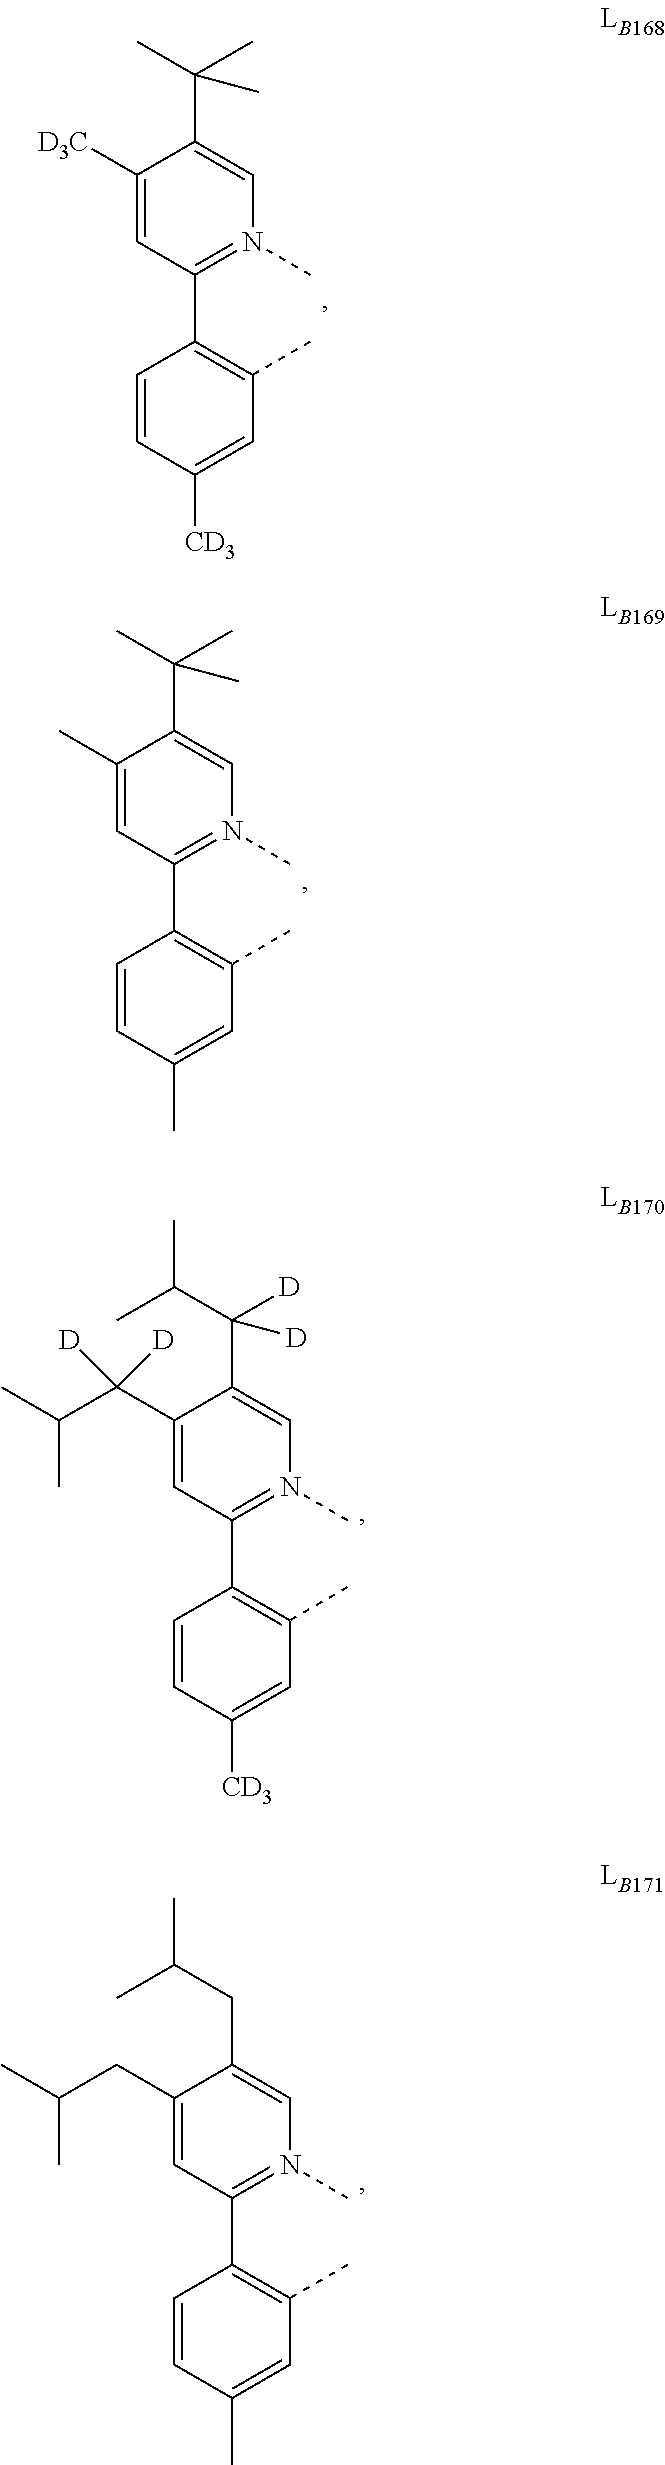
C1(C)=CC(C)=C(C2=N(C)C=C(C(C)(C)C)C(C)=C2)C=C1.C1([CD3])=CC(C)=C(C2=N(C)C=C(C(C(C)C)([D])[D])C(C(C(C)C)([D])[D])=C2)C=C1.C1(C)=CC(C)=C(C2=N(C)C=C(CC(C)C)C(CC(C)C)=C2)C=C1.C1([CD3])=CC(C)=C(C2=N(C)C=C(C(C)(C)C)C([D3C])=C2)C=C1
